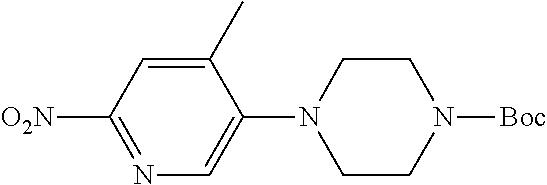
C1(C)=CC([O2N])=NC=C1N1CCN([Boc])CC1
